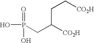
OP(=O)(O)CC([CO2H])CC[CO2H]
